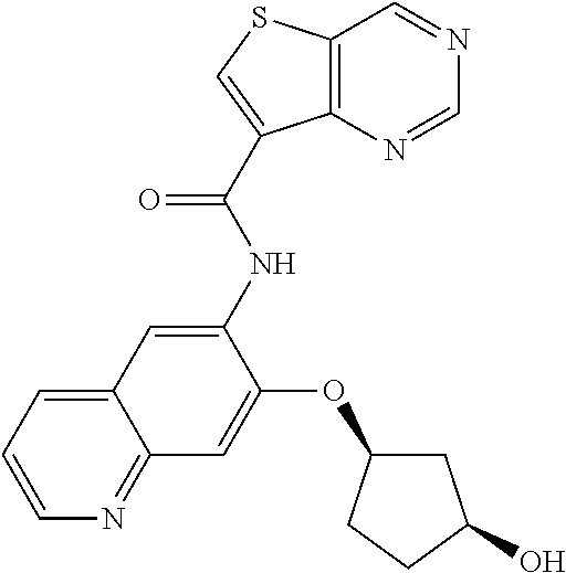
C12=C(SC=C1C(=O)NC1=CC3=CC=CN=C3C=C1OC1CC(O)CC1)C=NC=N2
